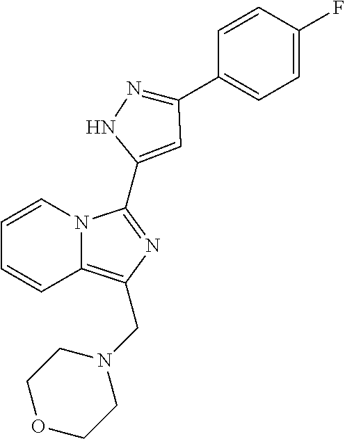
C1=CN2C(=C(CN3CCOCC3)N=C2C2=CC(C3=CC=C(F)C=C3)=NN2)C=C1
